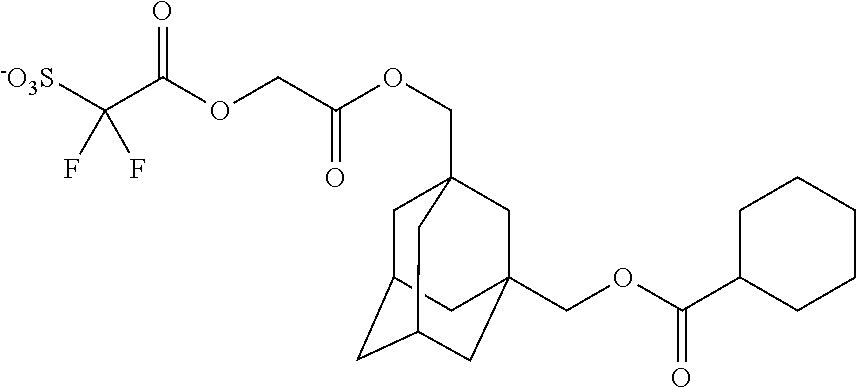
C1C2CC3CC(COC(C4CCCCC4)=O)(CC1(COC(COC(C([-O3S])(F)F)=O)=O)C3)C2
